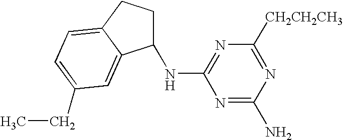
N1=C(N)N=C([CH2CH2CH3])N=C1NC1CCC2=CC=C(CC)C=C12
